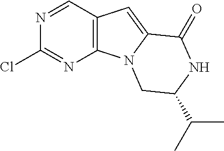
C12=C(C=NC(Cl)=N1)C=C1N2CC(C(C)C)NC1=O
